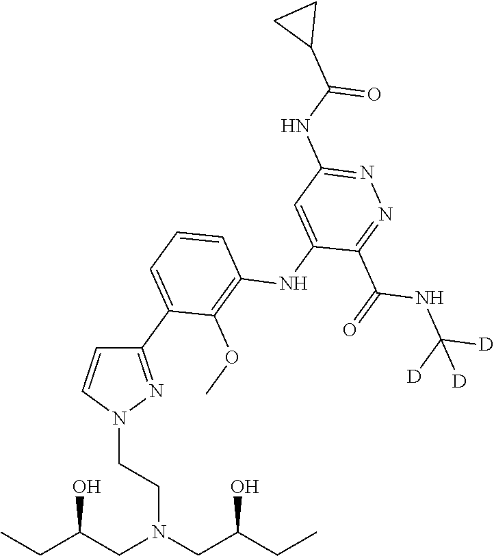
C1=CC=C(C2=NN(CCN(CC(CC)O)CC(CC)O)C=C2)C(OC)=C1NC1=CC(NC(C2CC2)=O)=NN=C1C(NC([D])([D])[D])=O
